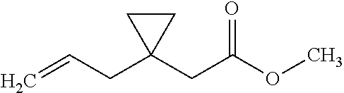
C=CCC1(CC(OC)=O)CC1
